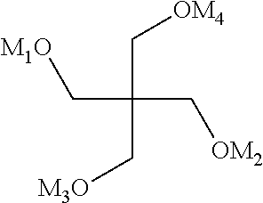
[M1O]CC(C[M3O])(C[OM4])C[OM2]
